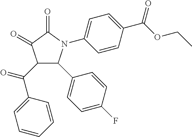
N1(C2=CC=C(C(OCC)=O)C=C2)C(=O)C(=O)C(C(C2=CC=CC=C2)=O)C1C1=CC=C(F)C=C1
